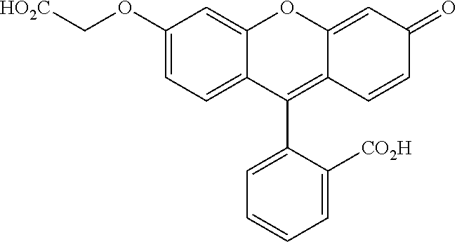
C1(OC[HO2C])=CC=C2C(=C1)OC1=CC(=O)C=CC1=C2C1=CC=CC=C1[CO2H]
